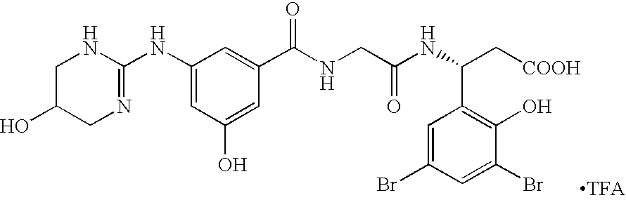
C1(NC2=NCC(O)CN2)=CC(O)=CC(C(NCC(NC(C[COOH])C2=C(O)C(Br)=CC(Br)=C2)=O)=O)=C1
